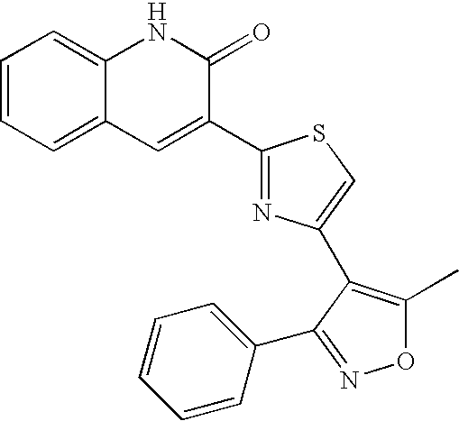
C1=CC=C2C(=C1)NC(=O)C(C1=NC(C3=C(C)ON=C3C3=CC=CC=C3)=CS1)=C2
